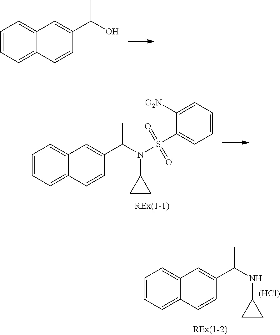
C1=CC=C2C(=C1)C=C(C(O)C)C=C2.C1=CC=C2C(=C1)C=C(C(N(S(=O)(C1=CC=CC=C1[O2N])=O)C1CC1)C)C=C2.C1=CC=C2C(=C1)C=C(C(NC1CC1)C)C=C2.[(HCl)]
